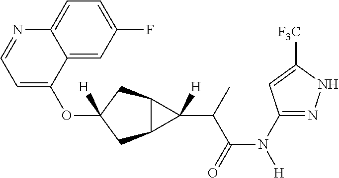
O(C1([H])CC2C(C1)C2(C(C(N([H])C1=NNC([F3C])=C1)=O)C)[H])C1=CC=NC2=CC=C(F)C=C12
